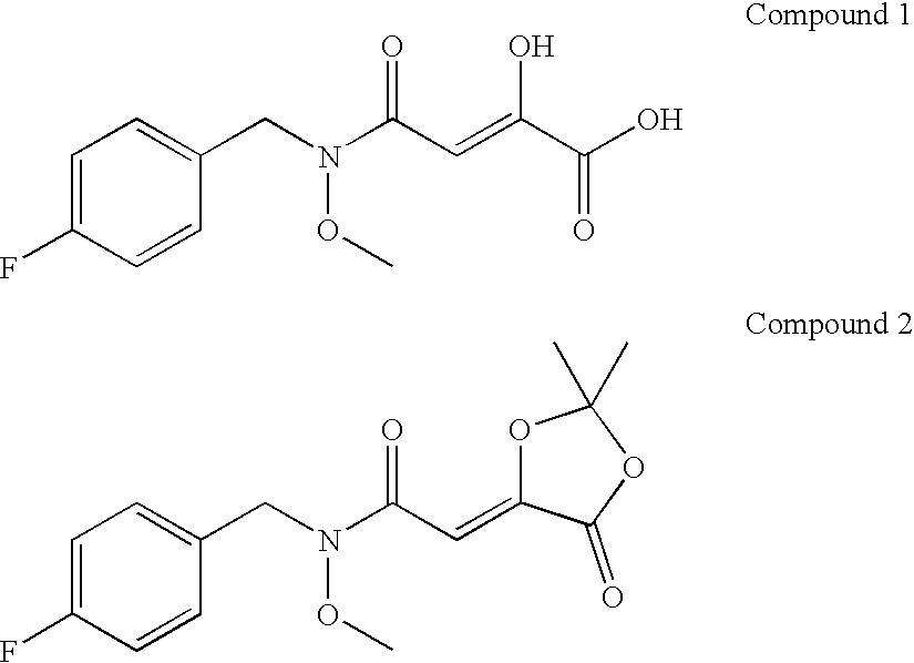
C1=C(F)C=CC(CN(C(C=C(C(O)=O)O)=O)OC)=C1.C1=C(F)C=CC(CN(C(C=C2OC(C)(C)OC2=O)=O)OC)=C1
